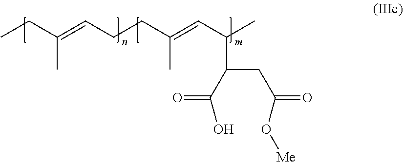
CC(CC)=CCCC(=CC(C)C(C(O)=O)CC(O[Me])=O)C
